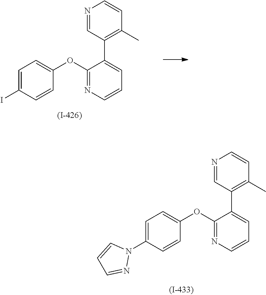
C1=C(I)C=CC(OC2=NC=CC=C2C2=C(C)C=CN=C2)=C1.C1=C(N2C=CC=N2)C=CC(OC2=NC=CC=C2C2=C(C)C=CN=C2)=C1
